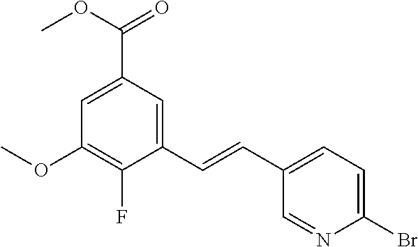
C1(C=CC2=CC=C(Br)N=C2)=CC(C(OC)=O)=CC(OC)=C1F
